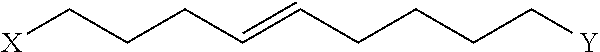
[X]CCCC=CCCCC[Y]
